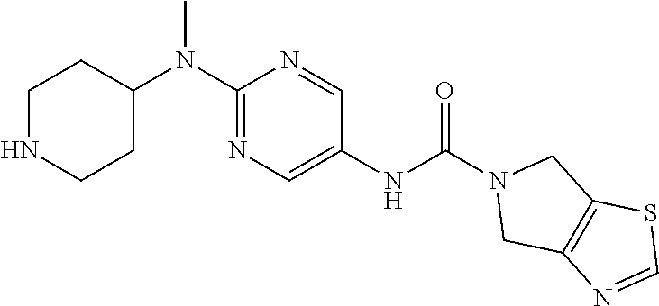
C1NCCC(N(C2=NC=C(NC(N3CC4=C(C3)SC=N4)=O)C=N2)C)C1
